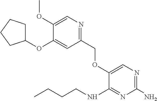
O(C1=CN=C(N)N=C1NCCCC)CC1=NC=C(OC)C(OC2CCCC2)=C1
